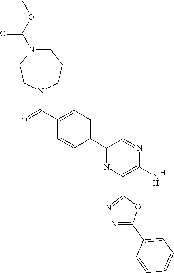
C1(C2=CC=C(C(=O)N3CCCN(C(OC)=O)CC3)C=C2)=NC(C(OC(=N)C2=CC=CC=C2)=N)=C(N)N=C1.[H]
